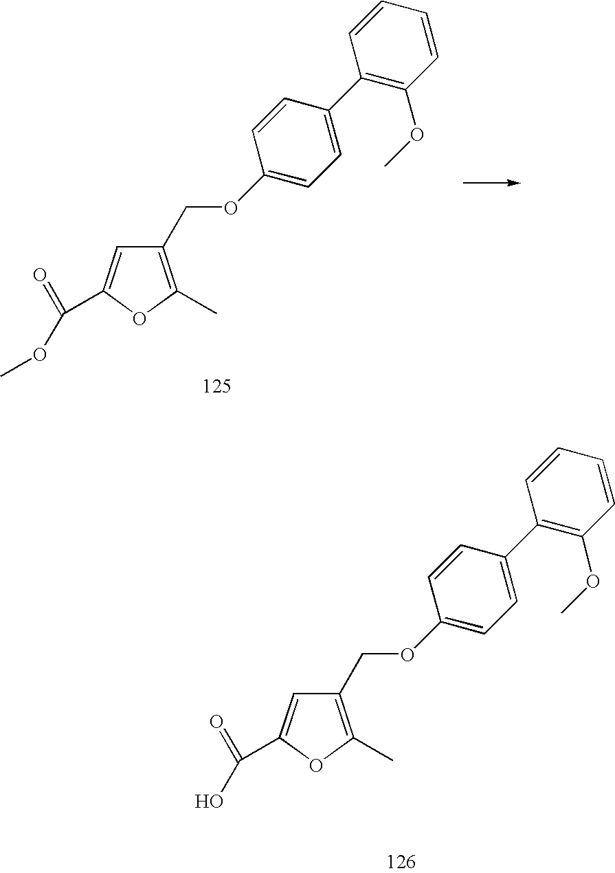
O(CC1=C(C)OC(C(=O)OC)=C1)C1=CC=C(C2=C(OC)C=CC=C2)C=C1.O(CC1=C(C)OC(C(=O)O)=C1)C1=CC=C(C2=C(OC)C=CC=C2)C=C1
